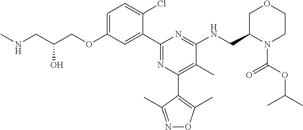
C1=C(OCC(CNC)O)C=C(C2=NC(C3=C(C)ON=C3C)=C(C)C(NCC3N(C(OC(C)C)=O)CCOC3)=N2)C(Cl)=C1
